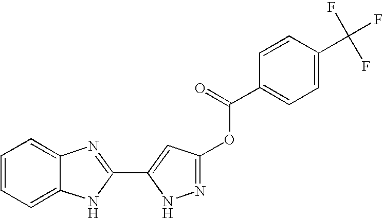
C1=CC=C2C(=C1)N=C(C1=CC(OC(C3=CC=C(C(F)(F)F)C=C3)=O)=NN1)N2
